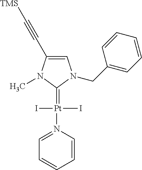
C1=C(C#C[TMS])N(C)C(=[Pt](N2=CC=CC=C2)(I)I)N1CC1=CC=CC=C1
